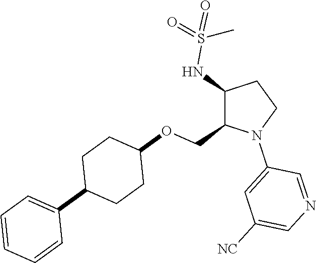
C1(NS(=O)(=O)C)C(COC2CCC(C3=CC=CC=C3)CC2)N(C2=CC([NC])=CN=C2)CC1
